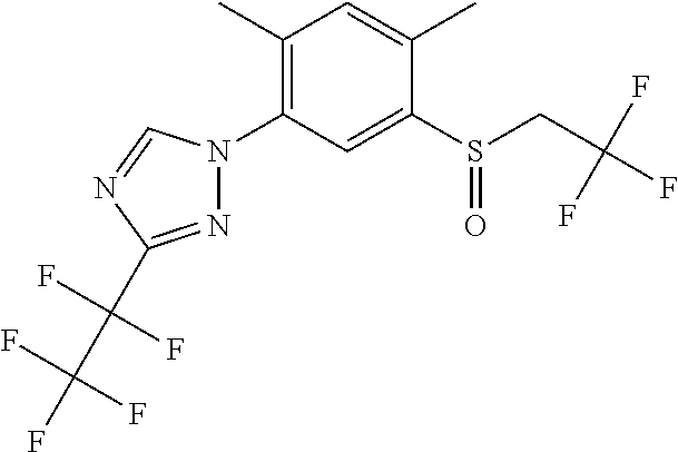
C1(C)=CC(C)=C(N2N=C(C(C(F)(F)F)(F)F)N=C2)C=C1S(CC(F)(F)F)=O
